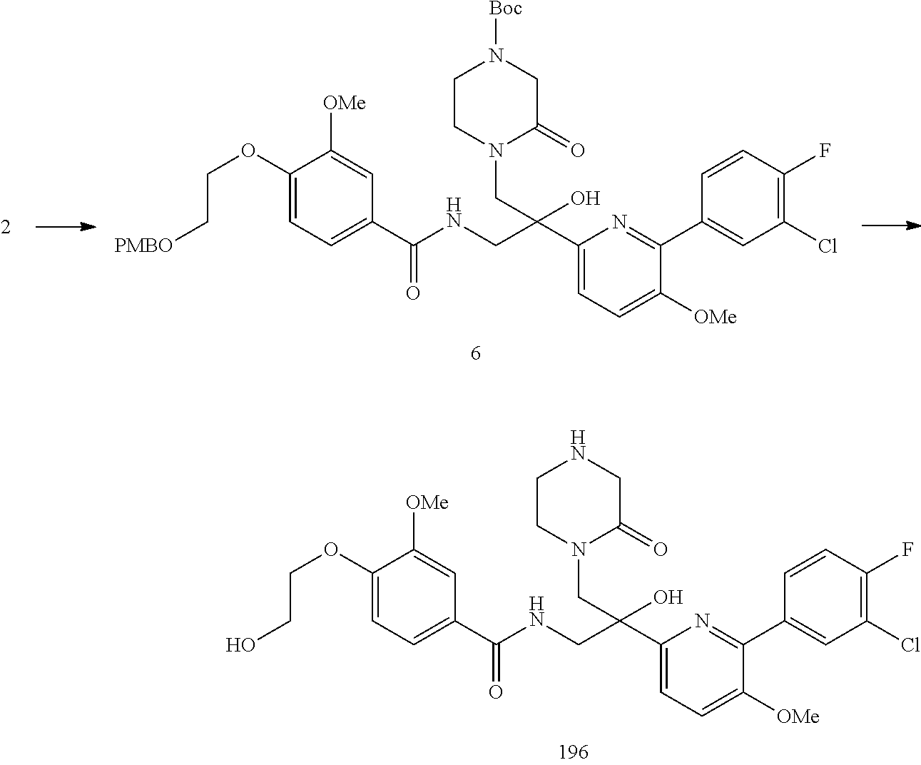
C1(OCCO)=CC=C(C(NCC(C2=CC=C([OMe])C(C3=CC(Cl)=C(F)C=C3)=N2)(O)CN2C(=O)CNCC2)=O)C=C1[OMe].C1(OCC[PMBO])=CC=C(C(NCC(C2=CC=C([OMe])C(C3=CC(Cl)=C(F)C=C3)=N2)(O)CN2C(=O)CN([Boc])CC2)=O)C=C1[OMe]
